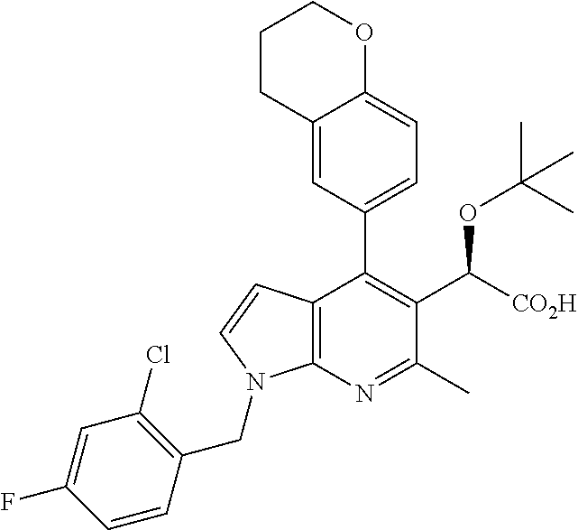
C12=CC(C3=C(C([CO2H])OC(C)(C)C)C(C)=NC4=C3C=CN4CC3=C(Cl)C=C(F)C=C3)=CC=C1OCCC2
